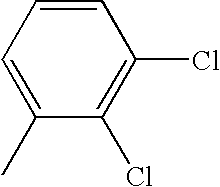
C1=CC=C(C)C(Cl)=C1Cl
